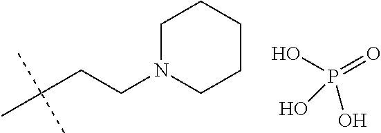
C(CCN1CCCCC1)(C)(C)C.P(O)(O)(=O)O
